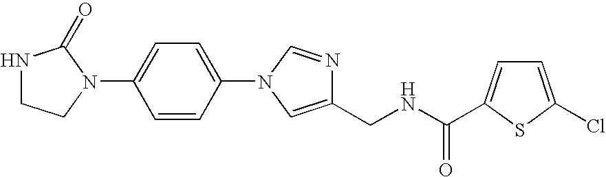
C1(N2CCNC2=O)=CC=C(N2C=NC(CNC(=O)C3=CC=C(Cl)S3)=C2)C=C1
